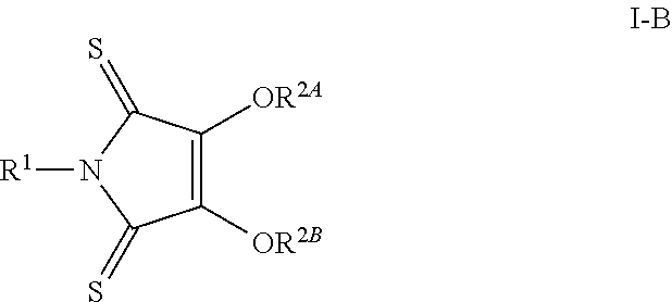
C1([OR2B])=C([OR2A])C(=S)N([R1])C1=S
